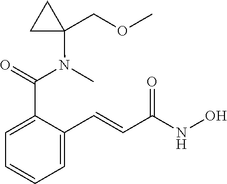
N(C(C1=CC=CC=C1C=CC(NO)=O)=O)(C)C1(COC)CC1
